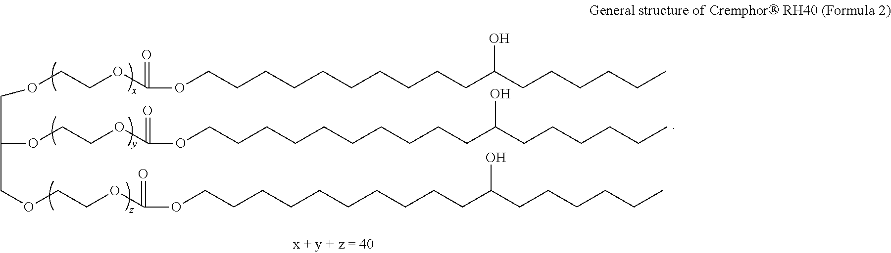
C(C(COCCOC(=O)OCCCCCCCCCCC(CCCCCC)O)OCCOC(=O)OCCCCCCCCCCC(CCCCCC)O)OCCOC(OCCCCCCCCCCC(CCCCCC)O)=O
